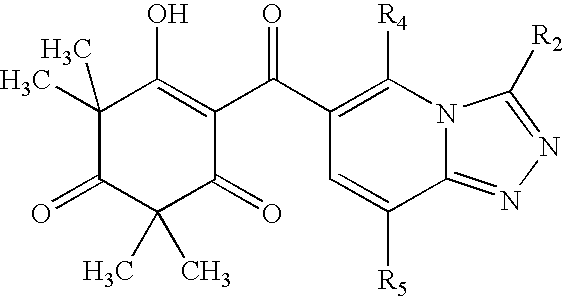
C1(C(C2=C(O)C(C)(C)C(=O)C(C)(C)C2=O)=O)=C([R4])N2C(=NN=C2[R2])C([R5])=C1
